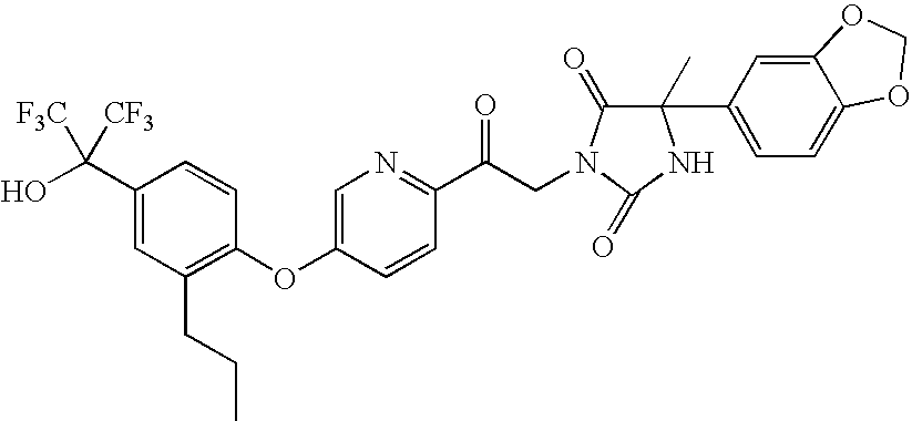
C1(C(O)([F3C])[CF3])=CC(CCC)=C(OC2=CN=C(C(CN3C(=O)C(C4=CC=C5C(=C4)OCO5)(C)NC3=O)=O)C=C2)C=C1
